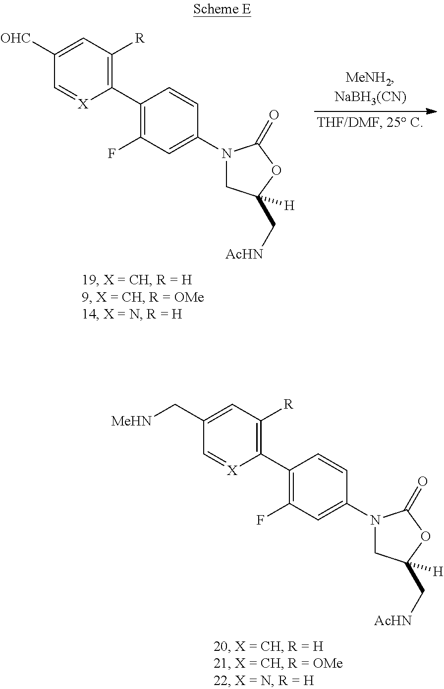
C1(C2=C([R])C=C(C[MeHN])C=[X]2)=C(F)C=C(N2CC(C[AcHN])([H])OC2=O)C=C1.C1(C2=C([R])C=C([OHC])C=[X]2)=C(F)C=C(N2CC(C[AcHN])([H])OC2=O)C=C1
